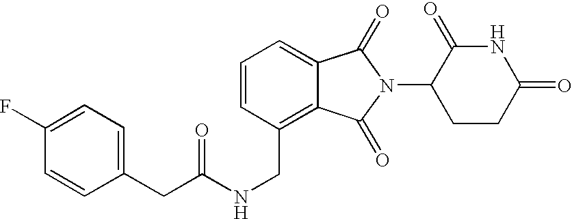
C1=CC(CNC(CC2=CC=C(F)C=C2)=O)=C2C(=C1)C(=O)N(C1CCC(=O)NC1=O)C2=O
